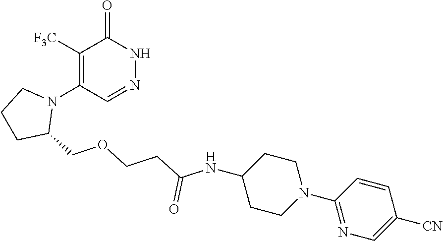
C(CCOCC1N(C2=C([F3C])C(=O)NN=C2)CCC1)(=O)NC1CCN(C2=NC=C([CN])C=C2)CC1
